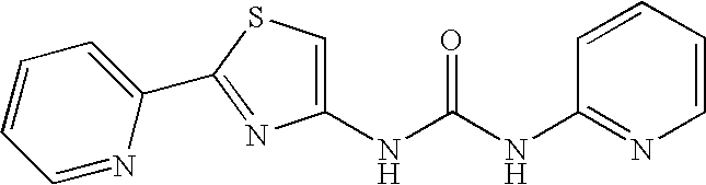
C1(NC(NC2=NC=CC=C2)=O)=CSC(C2=CC=CC=N2)=N1
